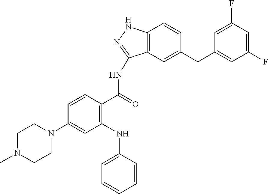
C1=CC(C(=O)NC2=NNC3=C2C=C(CC2=CC(F)=CC(F)=C2)C=C3)=C(NC2=CC=CC=C2)C=C1N1CCN(C)CC1
